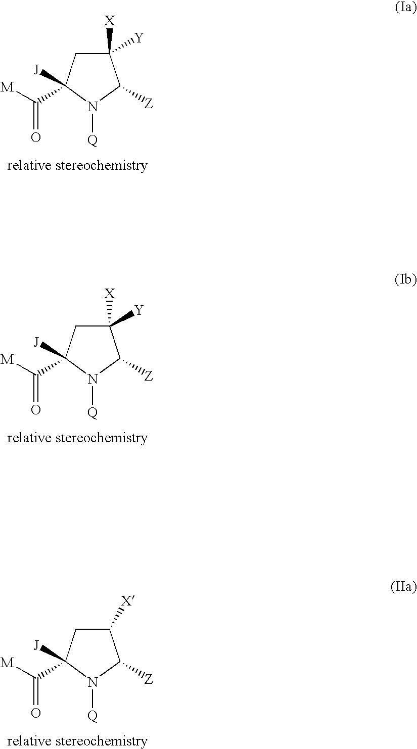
C1([X])([Y])CC([J])(C([M])=O)N([Q])C1[Z].[relative stereochemistry].C1([X])([Y])CC([J])(C([M])=O)N([Q])C1[Z].[relative stereochemistry].C1([X])CC([J])(C([M])=O)N([Q])C1[Z].[relative stereochemistry]
